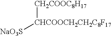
[NaO3S][CHCOOCH2CH2C8F17][CH2COOC8H17]
